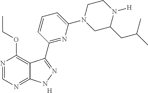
N1=CN=C2C(=C1OCC)C(C1=NC(N3CC(CC(C)C)N([H])CC3)=CC=C1)=NN2.[H]
